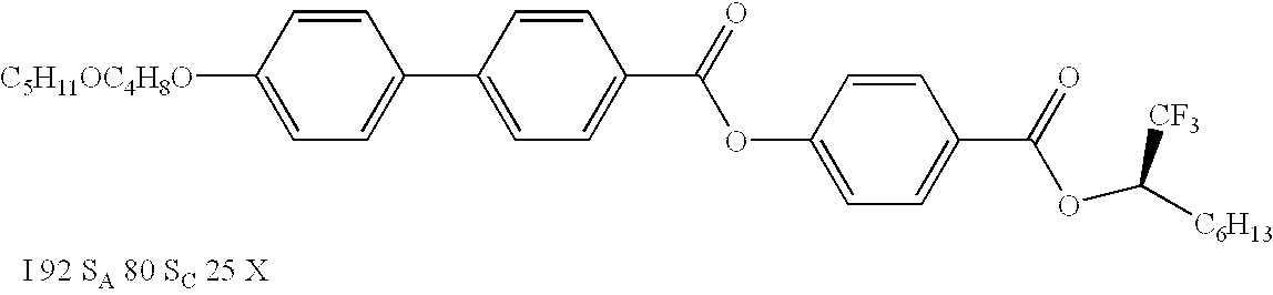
C1([C5H11OC4H8O])=CC=C(C2=CC=C(C(=O)OC3=CC=C(C(=O)OC([C6H13])[CF3])C=C3)C=C2)C=C1
